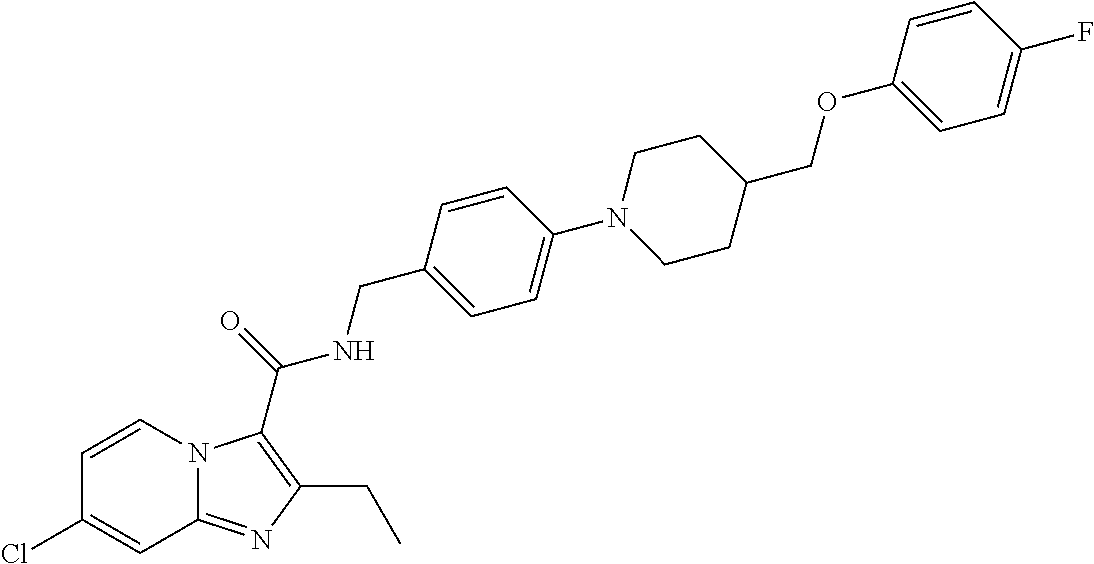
C1=CN2C(=NC(CC)=C2C(=O)NCC2=CC=C(N3CCC(COC4=CC=C(F)C=C4)CC3)C=C2)C=C1Cl
